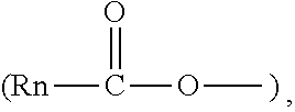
[(Rn]C(=O)OC
